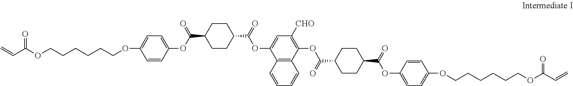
C(C1CCC(C(OC2=CC([CHO])=C(OC(C3CCC(C(=O)OC4=CC=C(OCCCCCCOC(C=C)=O)C=C4)CC3)=O)C3=C2C=CC=C3)=O)CC1)(OC1=CC=C(OCCCCCCOC(C=C)=O)C=C1)=O
